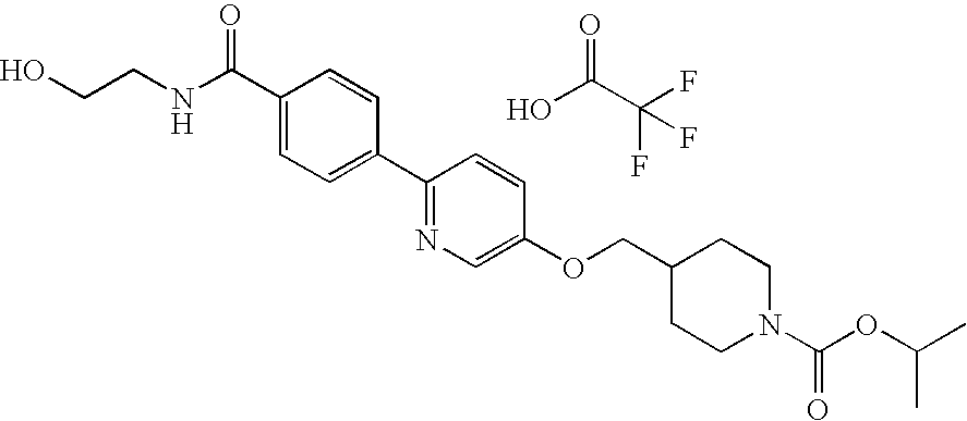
C(C1=CC=C(C2=NC=C(OCC3CCN(C(=O)OC(C)C)CC3)C=C2)C=C1)(NCCO)=O.OC(C(F)(F)F)=O
